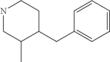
N1CC(C)C(CC2=CC=CC=C2)CC1
